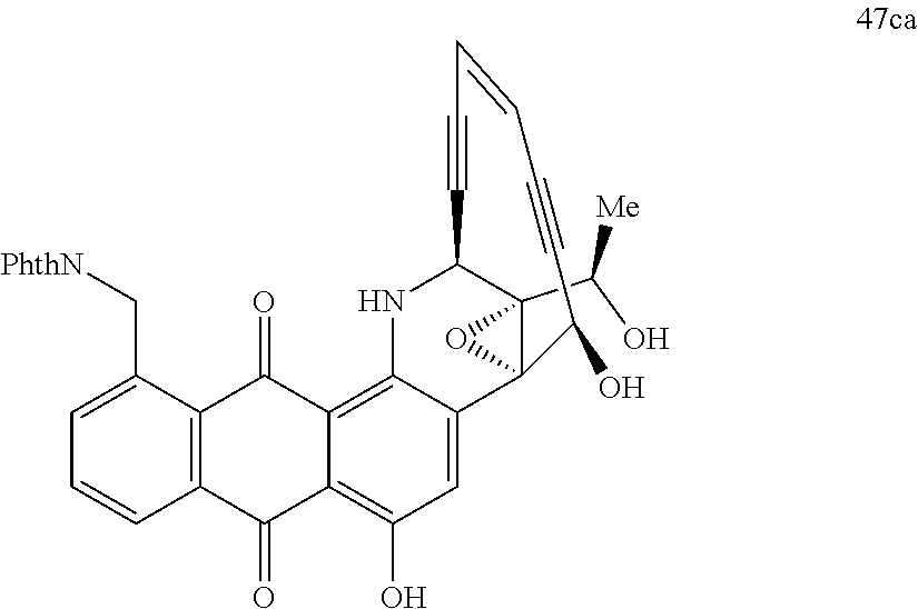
C12(C(O)[Me])C3(C4=CC(O)=C5C(=O)C6=C(C(=O)C5=C4NC1C#CC=CC#CC3O)C(C[PhthN])=CC=C6)O2
